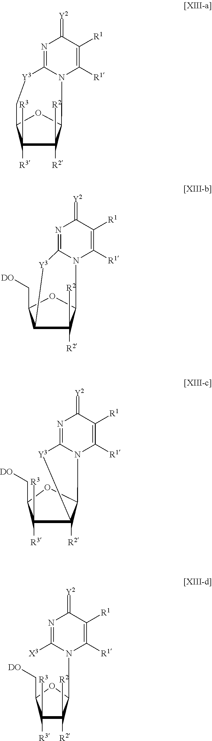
N1=C2N(C([R1])=C([R1])C1=[Y2])C1C([R2])([R2])C([R3])([R3])C(C[Y3]2)O1.N1=C2N(C([R1])=C([R1])C1=[Y2])C1C([R2])(C([R3])([R3])C(C[DO])O1)[Y3]2.N1=C2N(C([R1])=C([R1])C1=[Y2])C1C([R2])([R2])C(C(C[DO])O1)[Y3]2.N1=C([X3])N(C2C([R2])([R2])C([R3])([R3])C(C[DO])O2)C([R1])=C([R1])C1=[Y2]
